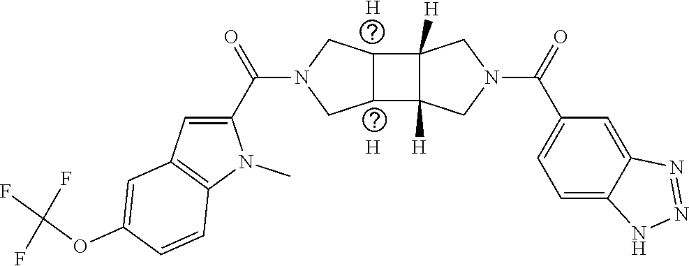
[H].C1=C(C(N2CC3C(C4([H])C3([H])CN(C(C3=CC=C5C(=C3)N=NN5)=O)C4)C2)=O)N(C)C2=C1C=C(OC(F)(F)F)C=C2.[H]
